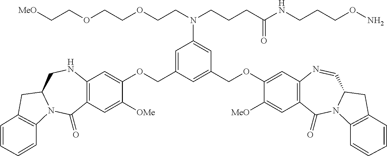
C1=C(COC2=CC3=C(C=C2[OMe])C(=O)N2C(CN3)CC3=C2C=CC=C3)C=C(COC2=CC3=C(C=C2[MeO])C(=O)N2C(C=N3)CC3=C2C=CC=C3)C=C1N(CCCC(NCCCON)=O)CCOCCOCC[MeO]
